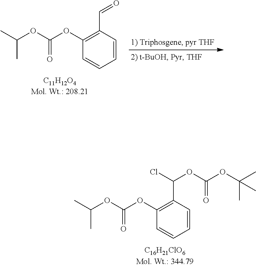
C(OC(OC1=C(C=O)C=CC=C1)=O)(C)C.C(OC(OC1=C(C(Cl)OC(OC(C)(C)C)=O)C=CC=C1)=O)(C)C
